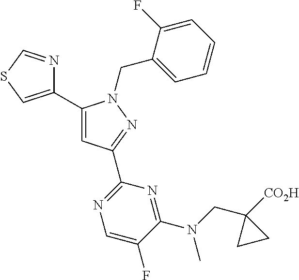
C1(C2=CSC=N2)=CC(C2=NC=C(F)C(N(C)CC3([CO2H])CC3)=N2)=NN1CC1=CC=CC=C1F
